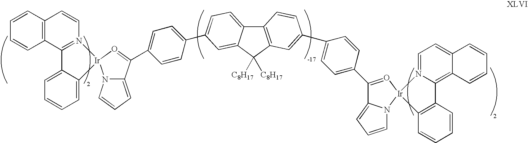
C12=C(C=CC=C1)C=CN1=C2C2=CC=CC=C2[Ir]12N1C(=CC=C1)C(C1=CC=C(C3=CC=C4C5=C(C([C8H17])([C8H17])C4=C3)C=C(C3=CC=C(C4=O[Ir]6(N7C4=CC=C7)N4=CC=C7C(=C4C4=C6C=CC=C4)C=CC=C7)C=C3)C=C5)C=C1)=O2
